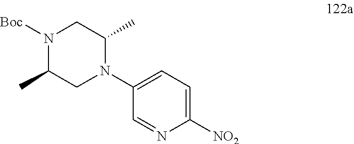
C1(N2C(C)CN([Boc])C(C)C2)=CC=C([NO2])N=C1
